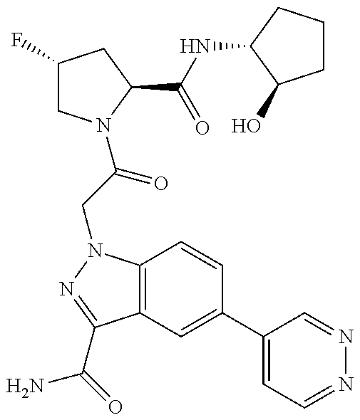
C1(F)CN(C(=O)CN2C3=C(C(C(N)=O)=N2)C=C(C2=CC=NN=C2)C=C3)C(C(NC2CCCC2O)=O)C1
